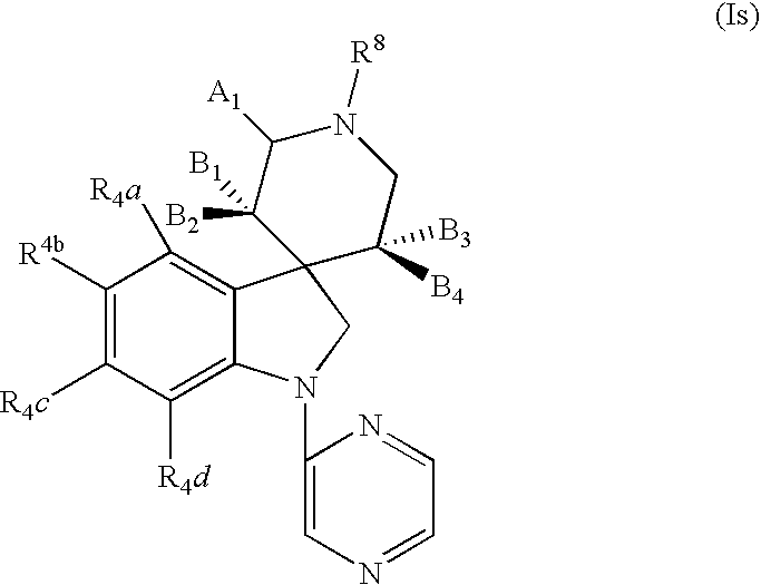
C1([R4b])=C([R4c])C([R4d])=C2C(=C1[R4a])C1(CN2C2=CN=CC=N2)C([B4])([B3])CN([R8])C([A1])C1([B2])[B1]
